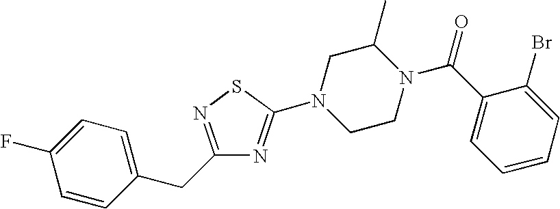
C1=CC(CC2=NSC(N3CCN(C(C4=CC=CC=C4Br)=O)C(C)C3)=N2)=CC=C1F
